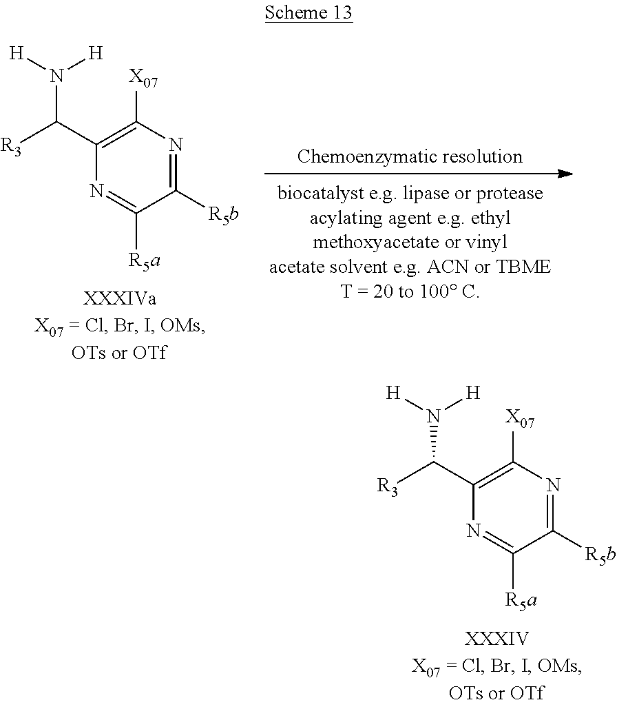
C1(C([R3])N([H])[H])=C([X07])N=C([R5b])C([R5a])=N1.C1(C([R3])N([H])[H])=C([X07])N=C([R5b])C([R5a])=N1
